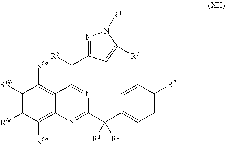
C1([R6b])=C([R6c])C([R6d])=C2C(=C1[R6a])C(C(C1=NN([R4])C([R3])=C1)[R5])=NC(C(C1=CC=C([R7])C=C1)([R1])[R2])=N2
